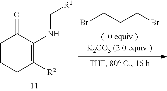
C1CCC([R2])=C(NC[R1])C1=O.BrCCCBr
